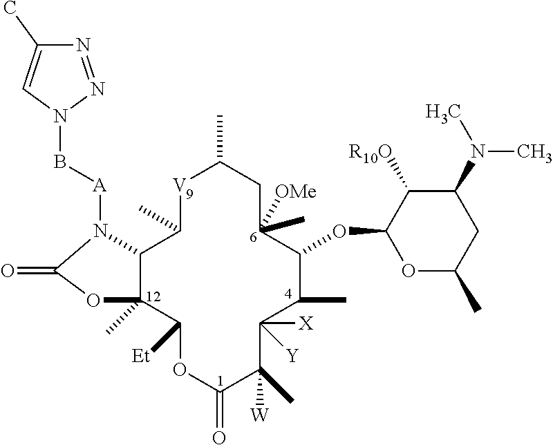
C12C(C)(C([Et])OC(=O)C([W])(C)C([Y])([X])C(C)C(OC3OC(C)CC(N(C)C)C3[R10O])C([OMe])(C)CC(C)[V]C1C)OC(=O)N2[A]BN1N=NC(C)=C1
